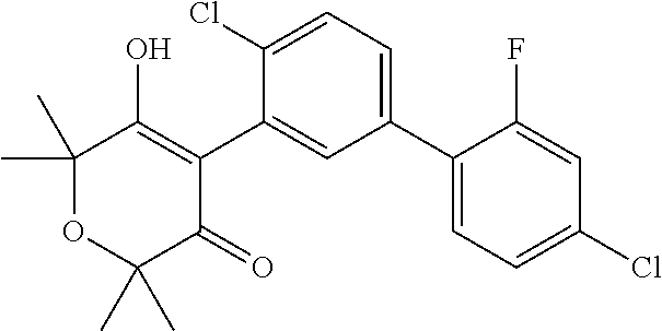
C1(C2=CC=C(Cl)C(C3=C(O)C(C)(C)OC(C)(C)C3=O)=C2)=CC=C(Cl)C=C1F
